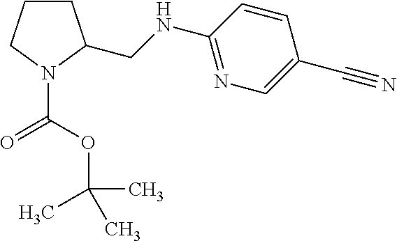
C1CCN(C(=O)OC(C)(C)C)C1CNC1=NC=C(C#N)C=C1
